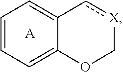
C12=CC=CC=C1c[X]CO2.[A]
